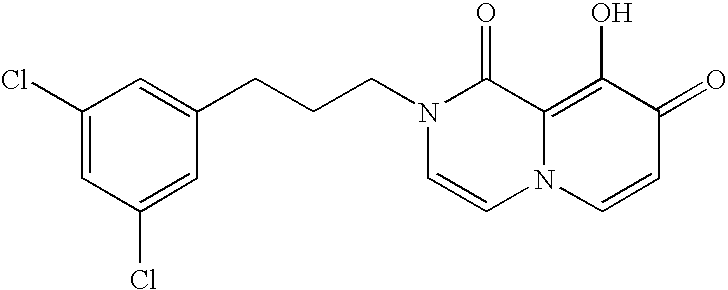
N1(CCCC2=CC(Cl)=CC(Cl)=C2)C=CN2C(=C(O)C(=O)C=C2)C1=O
